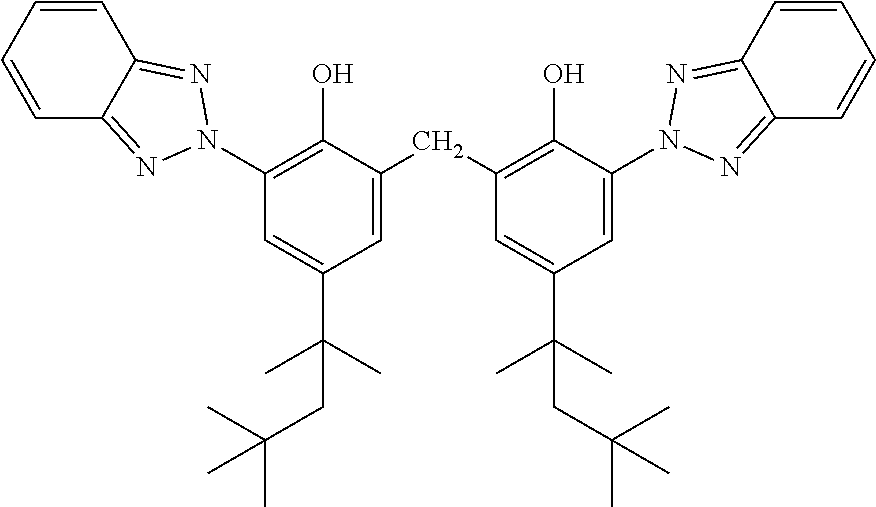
C1=CC=CC2=NN(C3=C(O)C(CC4=C(O)C(N5N=C6C=CC=CC6=N5)=CC(C(CC(C)(C)C)(C)C)=C4)=CC(C(C)(C)CC(C)(C)C)=C3)N=C12
